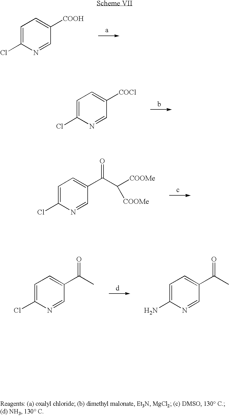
C1=C(Cl)N=CC([COOH])=C1.C1=C(Cl)N=CC([COCl])=C1.C1=C(Cl)N=CC(C(C([COOMe])[COOMe])=O)=C1.C1=C(Cl)N=CC(C(=O)C)=C1.C1=C(N)N=CC(C(=O)C)=C1
